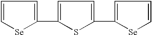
C1=C[Se]C(C2=CC=C(C3=CC=C[Se]3)S2)=C1
